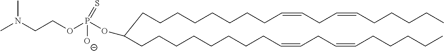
CCCCCC=CCC=CCCCCCCCCC(CCCCCCCCC=CCC=CCCCCC)OP(OCCN(C)C)([O-])=S
